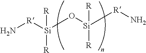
N[R][Si](O[Si]([R])([R])[R]N)([R])[R]
